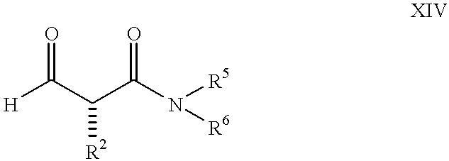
[H]C(C(C(N([R5])[R6])=O)[R2])=O
